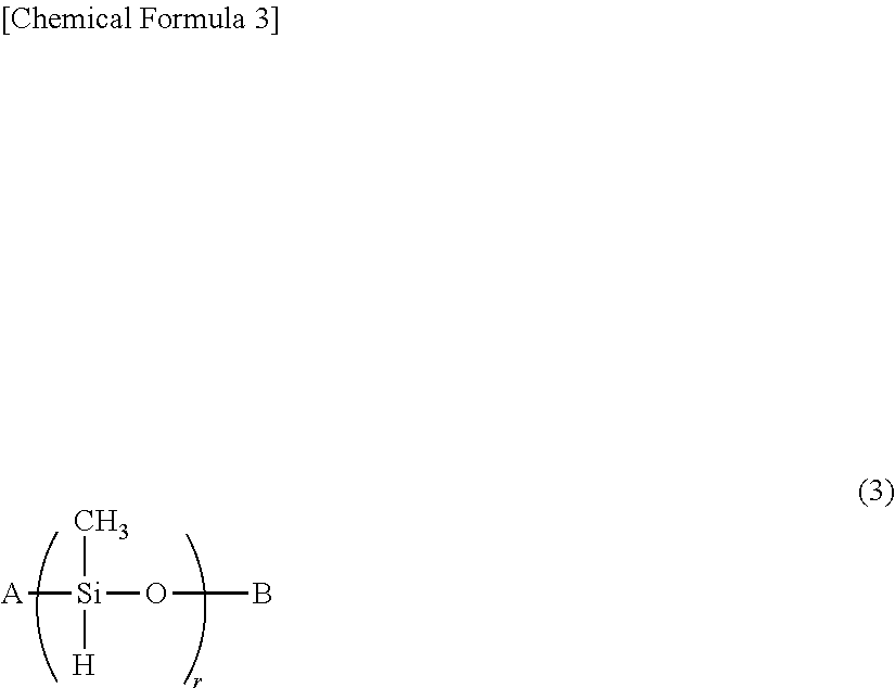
[A][Si](C)([H])OB
